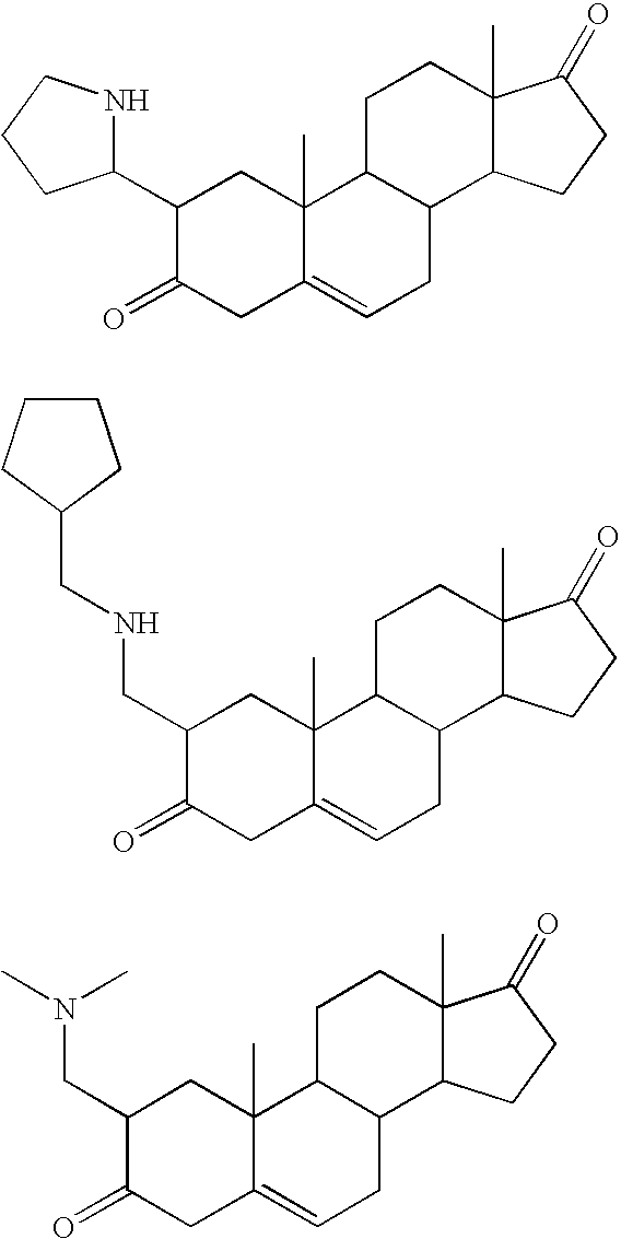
C1(C2NCCC2)C(=O)CC2=CCC3C(C2(C)C1)CCC1(C)C3CCC1=O.C1(CNCC2CCCC2)C(=O)CC2=CCC3C(C2(C)C1)CCC1(C)C3CCC1=O.C1(CN(C)C)C(=O)CC2=CCC3C(C2(C)C1)CCC1(C)C3CCC1=O
